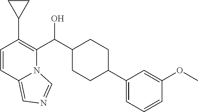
C1=CC2=CN=CN2C(C(C2CCC(C3=CC=CC(OC)=C3)CC2)O)=C1C1CC1
